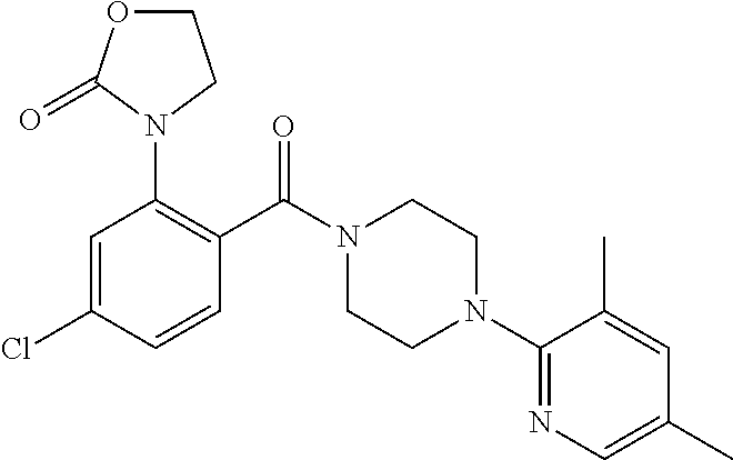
C1=C(Cl)C=CC(C(N2CCN(C3=NC=C(C)C=C3C)CC2)=O)=C1N1CCOC1=O
